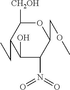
C1(COC)OC([CH2OH])C(CC)C(O)C1N(=O)=O
